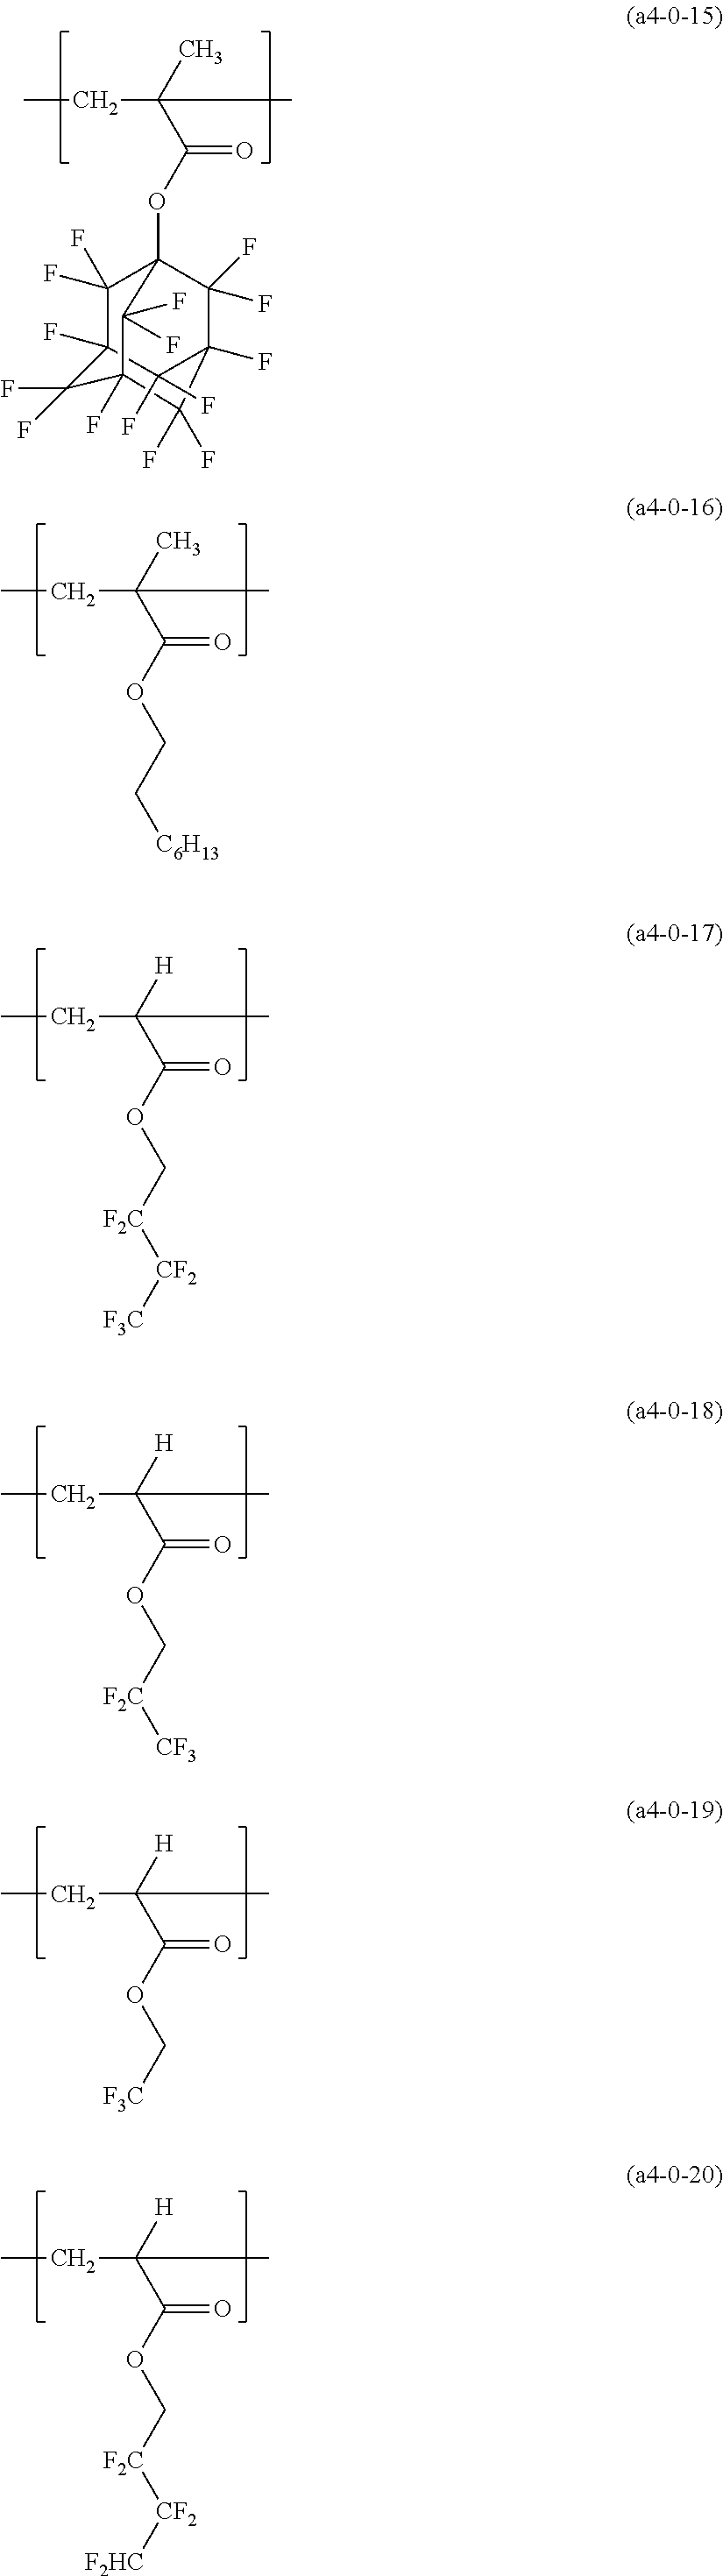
CCC(C(OCC[C6H13])=O)(C)C.CCC(C(OC[F2C][CF2][F3C])=O)([H])C.CCC(C(OC[F2C][CF3])=O)([H])C.CCC(C(OC[F3C])=O)([H])C.CCC(C(OC[F2C][CF2][F2HC])=O)([H])C.CCC(C(OC12C(F)(F)C3(F)C(F)(F)C(F)(C(F)(F)C(F)(C1(F)F)C3(F)F)C2(F)F)=O)(C)C
